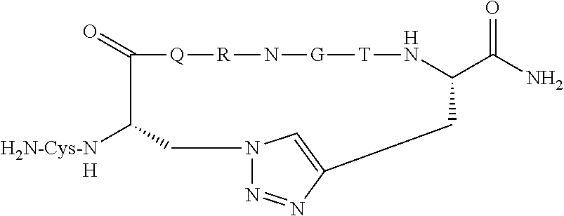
C1C([H2N-Cys-NH])C(=O)[Q][R]N[G][T]NC(C(N)=O)CC2=CN1N=N2
